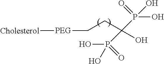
[PEG](CCC(P(O)(O)=O)(P(=O)(O)O)O)[Cholesterol]
